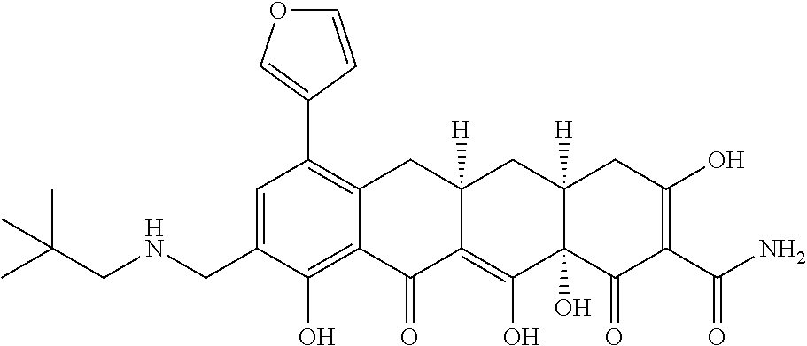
C1=C(CNCC(C)(C)C)C(O)=C2C(=C1C1=COC=C1)CC1([H])C(=C(O)C3(O)C([H])(C1)CC(O)=C(C(N)=O)C3=O)C2=O
